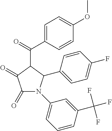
C1(=O)C(=O)N(C2=CC=CC(C(F)(F)F)=C2)C(C2=CC=C(F)C=C2)C1C(C1=CC=C(OC)C=C1)=O
